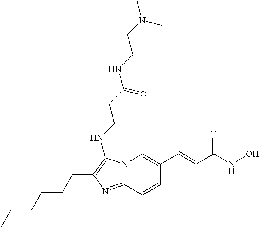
N12C(=NC(CCCCCC)=C1NCCC(NCCN(C)C)=O)C=CC(C=CC(NO)=O)=C2
